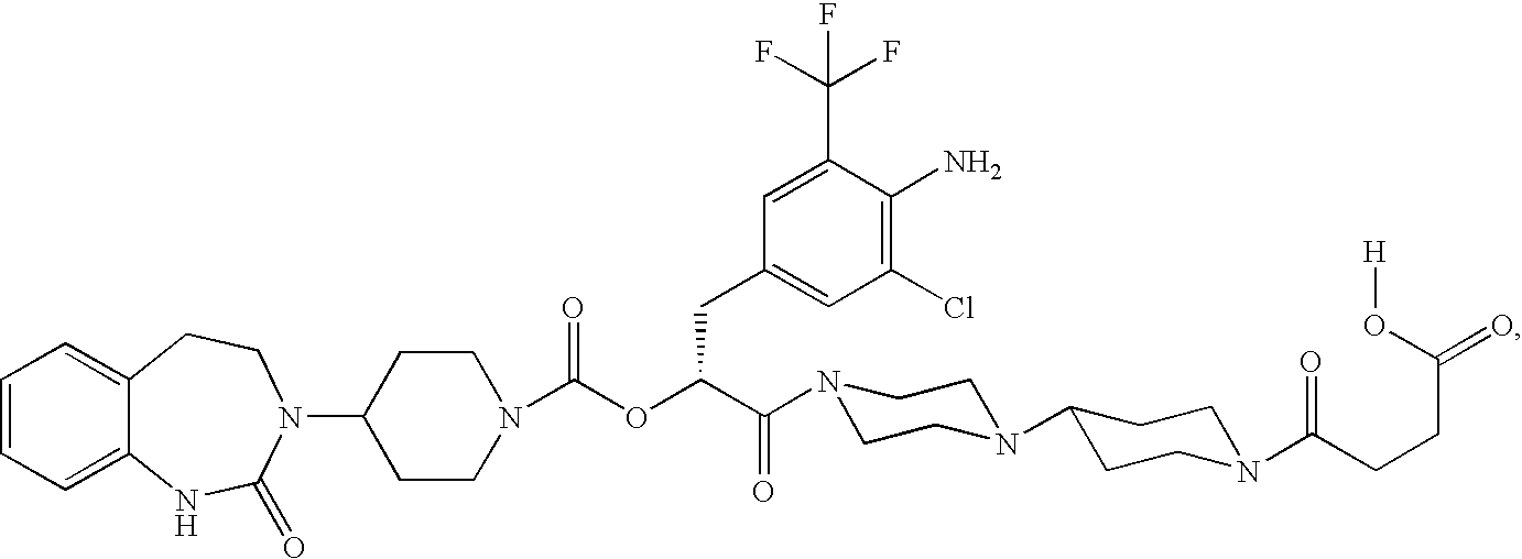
C1=CC=C2C(=C1)CCN(C1CCN(C(OC(C(=O)N3CCN(C4CCN(C(CCC(=O)O[H])=O)CC4)CC3)CC3=CC(Cl)=C(N)C(C(F)(F)F)=C3)=O)CC1)C(=O)N2
